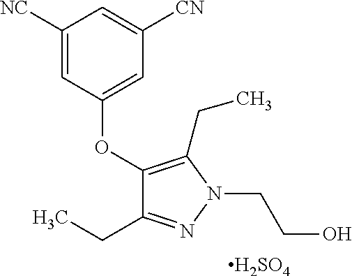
[H2SO4].C1(CC)=NN(CCO)C(CC)=C1OC1=CC([CN])=CC([NC])=C1
